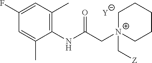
[Y].C1=C(C)C(NC(C[N+]2(C[Z])CCCCC2)=O)=C(C)C=C1F
